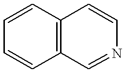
C1=CC2=C(C=C1)C=NC=C2
